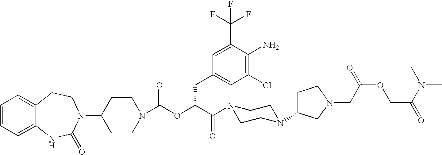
C1(N2C(=O)NC3=CC=CC=C3CC2)CCN(C(OC(C(N2CCN(C3CCN(CC(=O)OCC(N(C)C)=O)C3)CC2)=O)CC2=CC(Cl)=C(N)C(C(F)(F)F)=C2)=O)CC1
